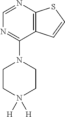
C12=C(N=CN=C1N1CCN([H])([H])CC1)SC=C2
